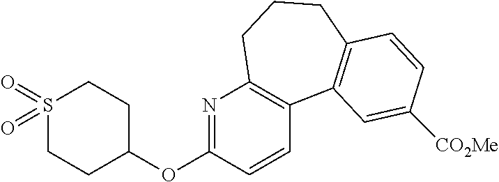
S1(=O)(=O)CCC(OC2=NC3=C(C=C2)C2=C(CCC3)C=CC([CO2Me])=C2)CC1
